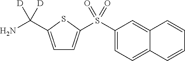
C1=C(C(N)([D])[D])SC(S(C2=CC=C3C(=C2)C=CC=C3)(=O)=O)=C1
